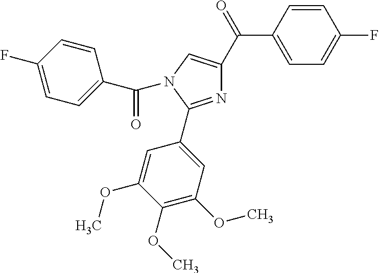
C1=C(C(=O)C2=CN(C(C3=CC=C(F)C=C3)=O)C(C3=CC(OC)=C(OC)C(OC)=C3)=N2)C=CC(F)=C1
